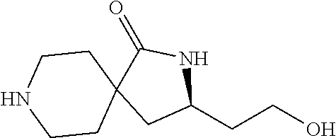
C1C(CCO)NC(=O)C12CCNCC2
